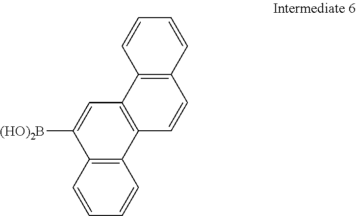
C12=C(C([(HO)2B])=CC3=C1C=CC1=C3C=CC=C1)C=CC=C2
